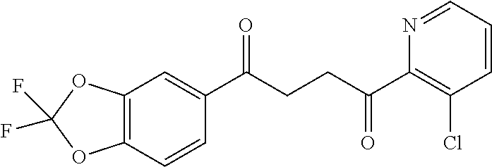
C1(C(CCC(C2=C(Cl)C=CC=N2)=O)=O)=CC2=C(C=C1)OC(F)(F)O2
